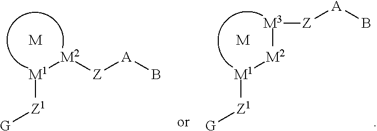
[M1]([M2][Z][A]B)[Z1][G].[M].[M1]([M2][M3][Z][A]B)[Z1][G].[M]
